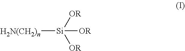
[H2N(CH2)n][Si]([OR])([OR])[OR]
